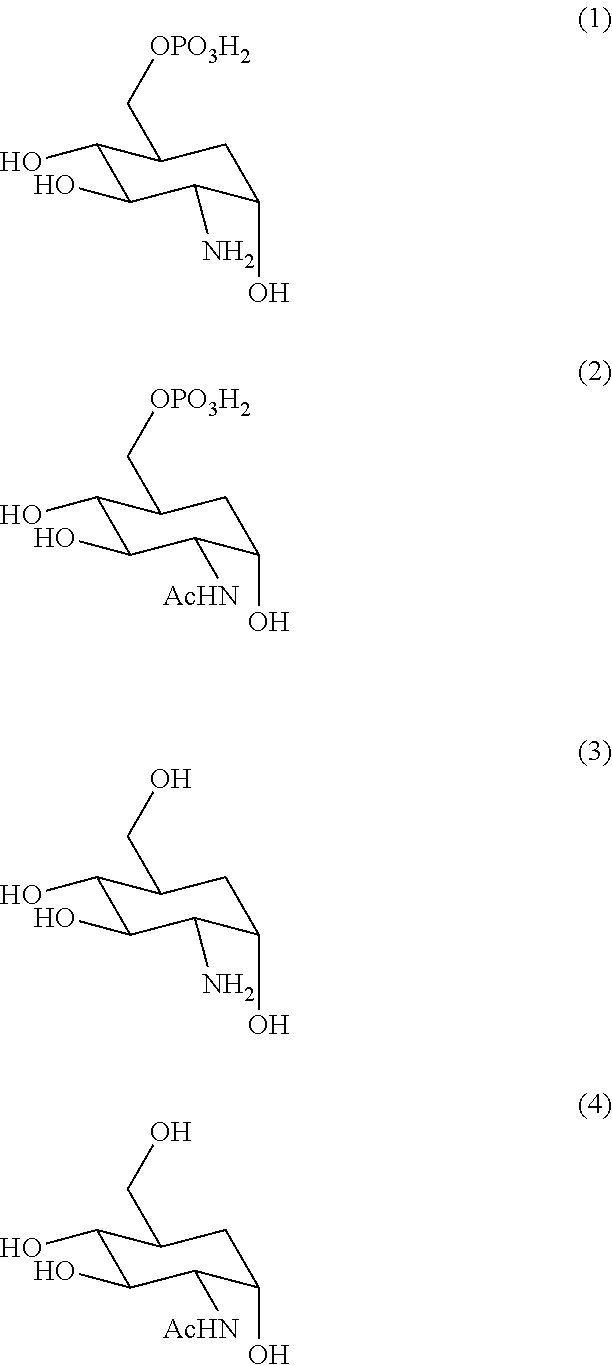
C1(O)C(O)C(N)C(O)CC1C[OPO3H2].C1(O)C(O)C([AcHN])C(O)CC1C[OPO3H2].C1(O)C(O)C(N)C(O)CC1CO.C1(O)C(O)C([AcHN])C(O)CC1CO
